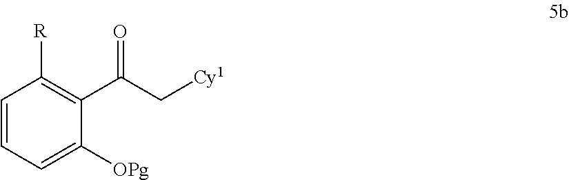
C1=CC=C([OPg])C(C(C[Cy1])=O)=C1[R]
